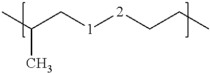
CC(C[1][2]CCC)C
